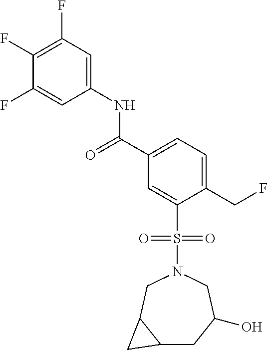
C(C1=CC=C(CF)C(S(N2CC(O)CC3C(C2)C3)(=O)=O)=C1)(=O)NC1=CC(F)=C(F)C(F)=C1
